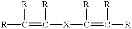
[R]C([R])=C([R])[X]C([R])=C([R])[R]
